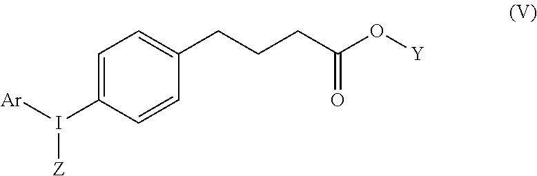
C1=C(I([Z])[Ar])C=CC(CCCC(=O)O[Y])=C1
